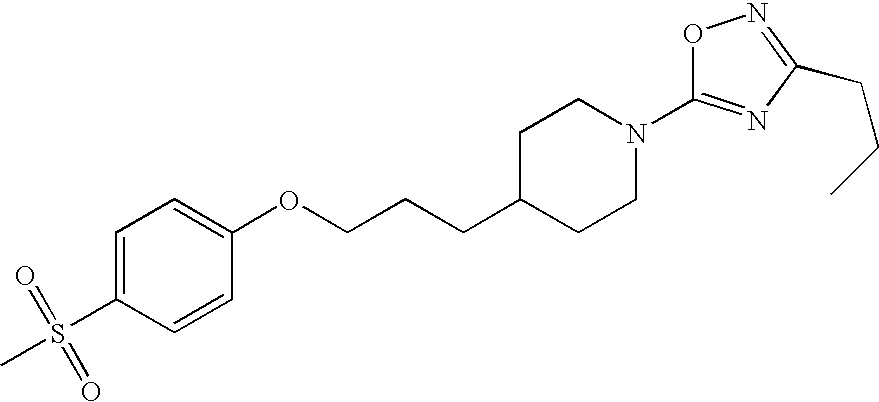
C1=C(S(=O)(=O)C)C=CC(OCCCC2CCN(C3=NC(CCC)=NO3)CC2)=C1
